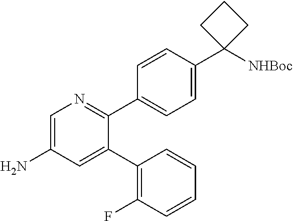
C1=C(N)C=C(C2=C(F)C=CC=C2)C(C2=CC=C(C3([NHBoc])CCC3)C=C2)=N1
